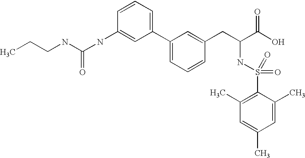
C(NC(NC1=CC(C2=CC=CC(CC(C(O)=O)NS(=O)(=O)C3=C(C)C=C(C)C=C3C)=C2)=CC=C1)=O)CC
